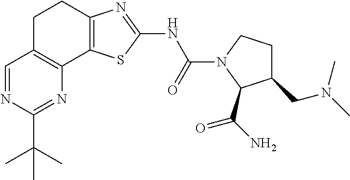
C1=NC(C(C)(C)C)=NC2=C1CCC1=C2SC(NC(=O)N2CCC(CN(C)C)C2C(N)=O)=N1
